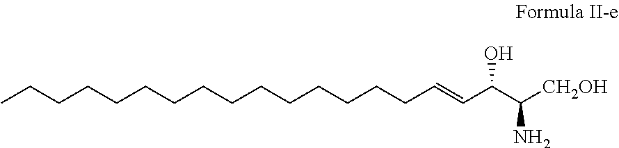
C(CCCCCCCCCC=CC(C([CH2OH])N)O)CCCCC
